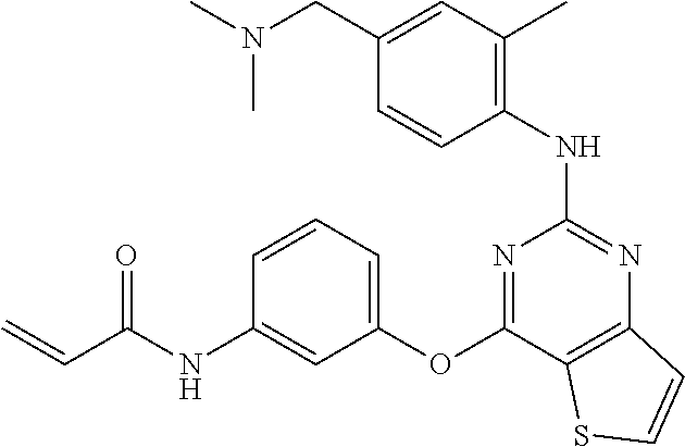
C1=CC(NC2=NC3=C(C(OC4=CC=CC(NC(C=C)=O)=C4)=N2)SC=C3)=C(C)C=C1CN(C)C
